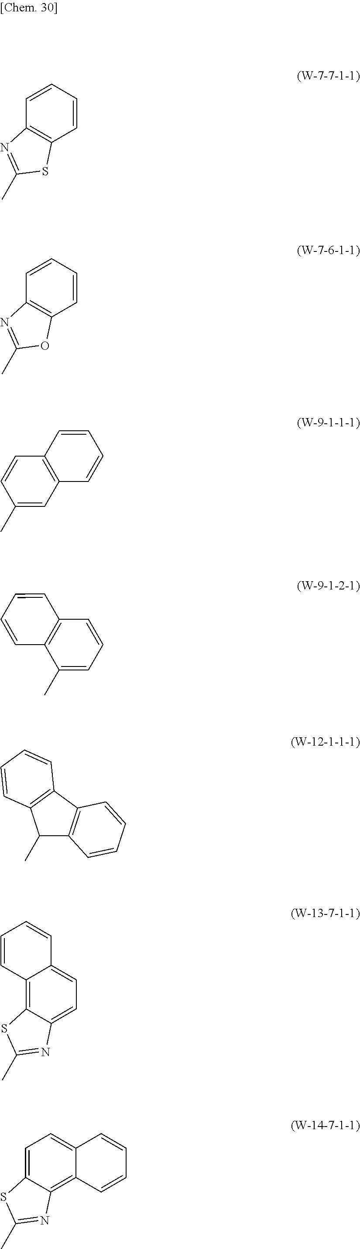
C1=CC=CC2=C1N=C(C)S2.C1=CC=CC2=C1N=C(C)O2.C1=C(C)C=CC2=C1C=CC=C2.C1=CC=CC2=C1C(C)=CC=C2.C1=CC2=C(C=C1)C(C)C1=C2C=CC=C1.C1=CC2=C3C(=CC=C2C=C1)N=C(C)S3.C1=C2C(=C3C(=C1)C=CC=C3)N=C(C)S2
